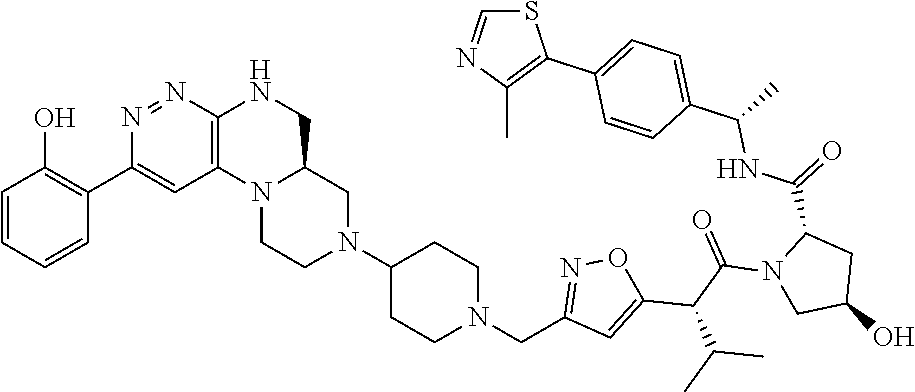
C1CN2C3=C(NCC2CN1C1CCN(CC2=NOC(C(C(=O)N4CC(O)CC4C(NC(C4=CC=C(C5=C(C)N=CS5)C=C4)C)=O)C(C)C)=C2)CC1)N=NC(C1=C(O)C=CC=C1)=C3
